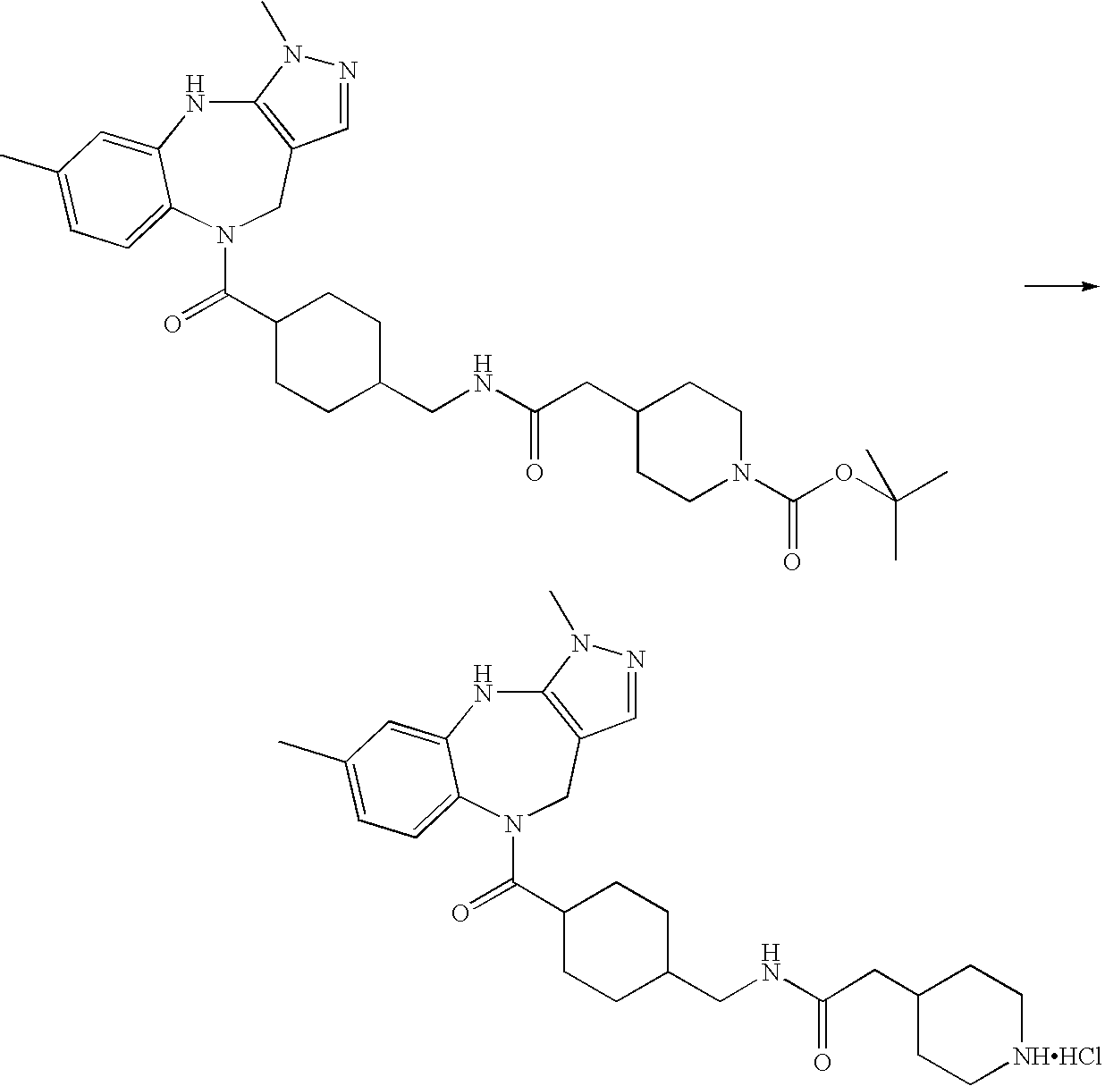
C12=C(CN(C(=O)C3CCC(CNC(CC4CCN(C(OC(C)(C)C)=O)CC4)=O)CC3)C3=CC=C(C)C=C3N1)C=NN2C.C12=C(CN(C(=O)C3CCC(CNC(CC4CC[NHHCl]CC4)=O)CC3)C3=CC=C(C)C=C3N1)C=NN2C
